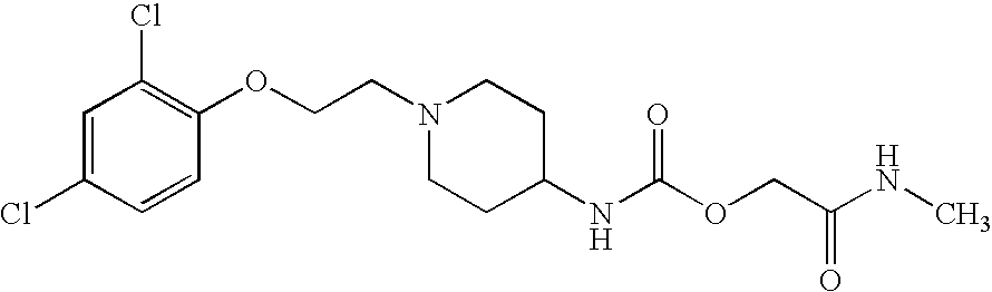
C1=C(Cl)C=CC(OCCN2CCC(NC(OCC(NC)=O)=O)CC2)=C1Cl
